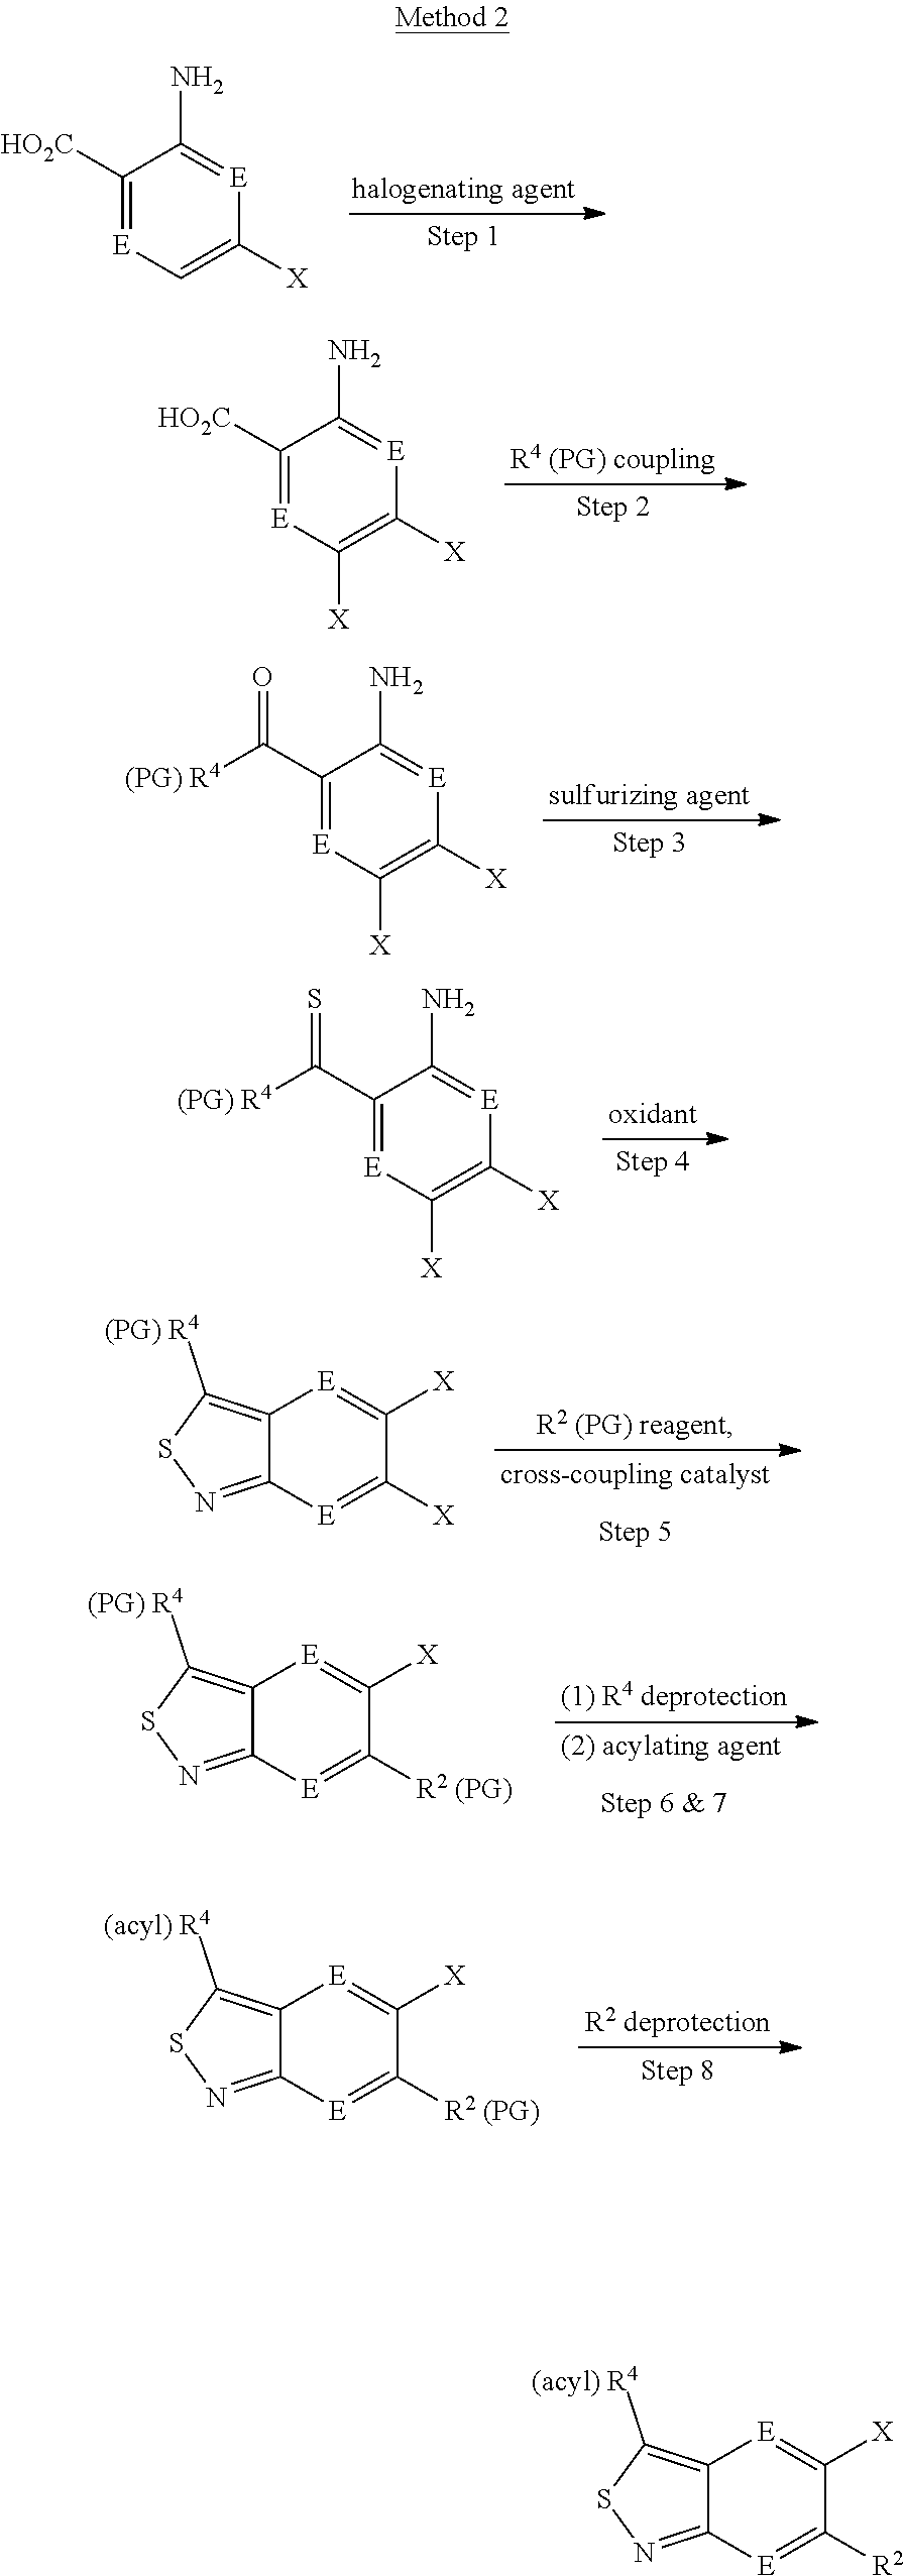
C1([HO2C])=[E]C=C([X])[E]=C1N.C1([HO2C])=[E]C([X])=C([X])[E]=C1N.C1(C([(PG) R4])=O)=[E]C([X])=C([X])[E]=C1N.C1(C([(PG) R4])=S)=[E]C([X])=C([X])[E]=C1N.C12=C([(PG) R4])SN=C1[E]=C([X])C([X])=[E]2.C12=C([(PG) R4])SN=C1[E]=C([R2 (PG)])C([X])=[E]2.C12=C([(acyl) R4])SN=C1[E]=C([R2 (PG)])C([X])=[E]2.C12=C([(acyl) R4])SN=C1[E]=C([R2])C([X])=[E]2
